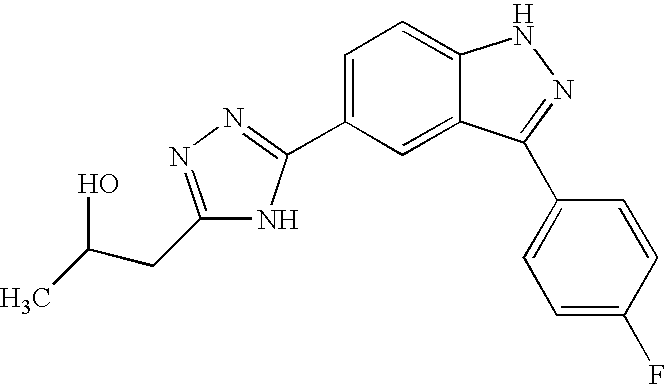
C1(C2=NN=C(CC(C)O)N2)=CC=C2C(=C1)C(C1=CC=C(F)C=C1)=NN2
